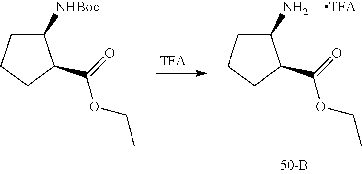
C1(N)CCCC1C(=O)OCC.C1([NHBoc])CCCC1C(=O)OCC
